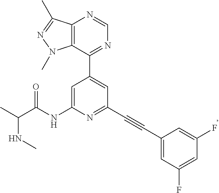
N(C(C)C(NC1=CC(C2=NC=NC3=C2N(C)N=C3C)=CC(C#CC2=CC(F)=CC(F)=C2)=N1)=O)C
